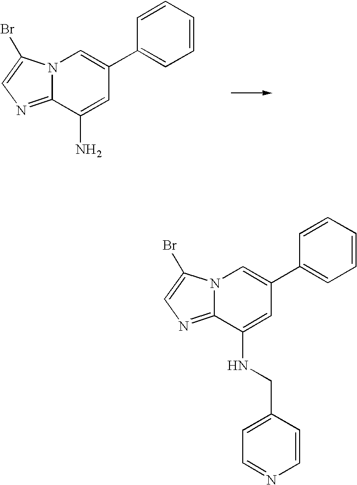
N12C(=NC=C1Br)C(NCC1=CC=NC=C1)=CC(C1=CC=CC=C1)=C2.N12C(=NC=C1Br)C(N)=CC(C1=CC=CC=C1)=C2
